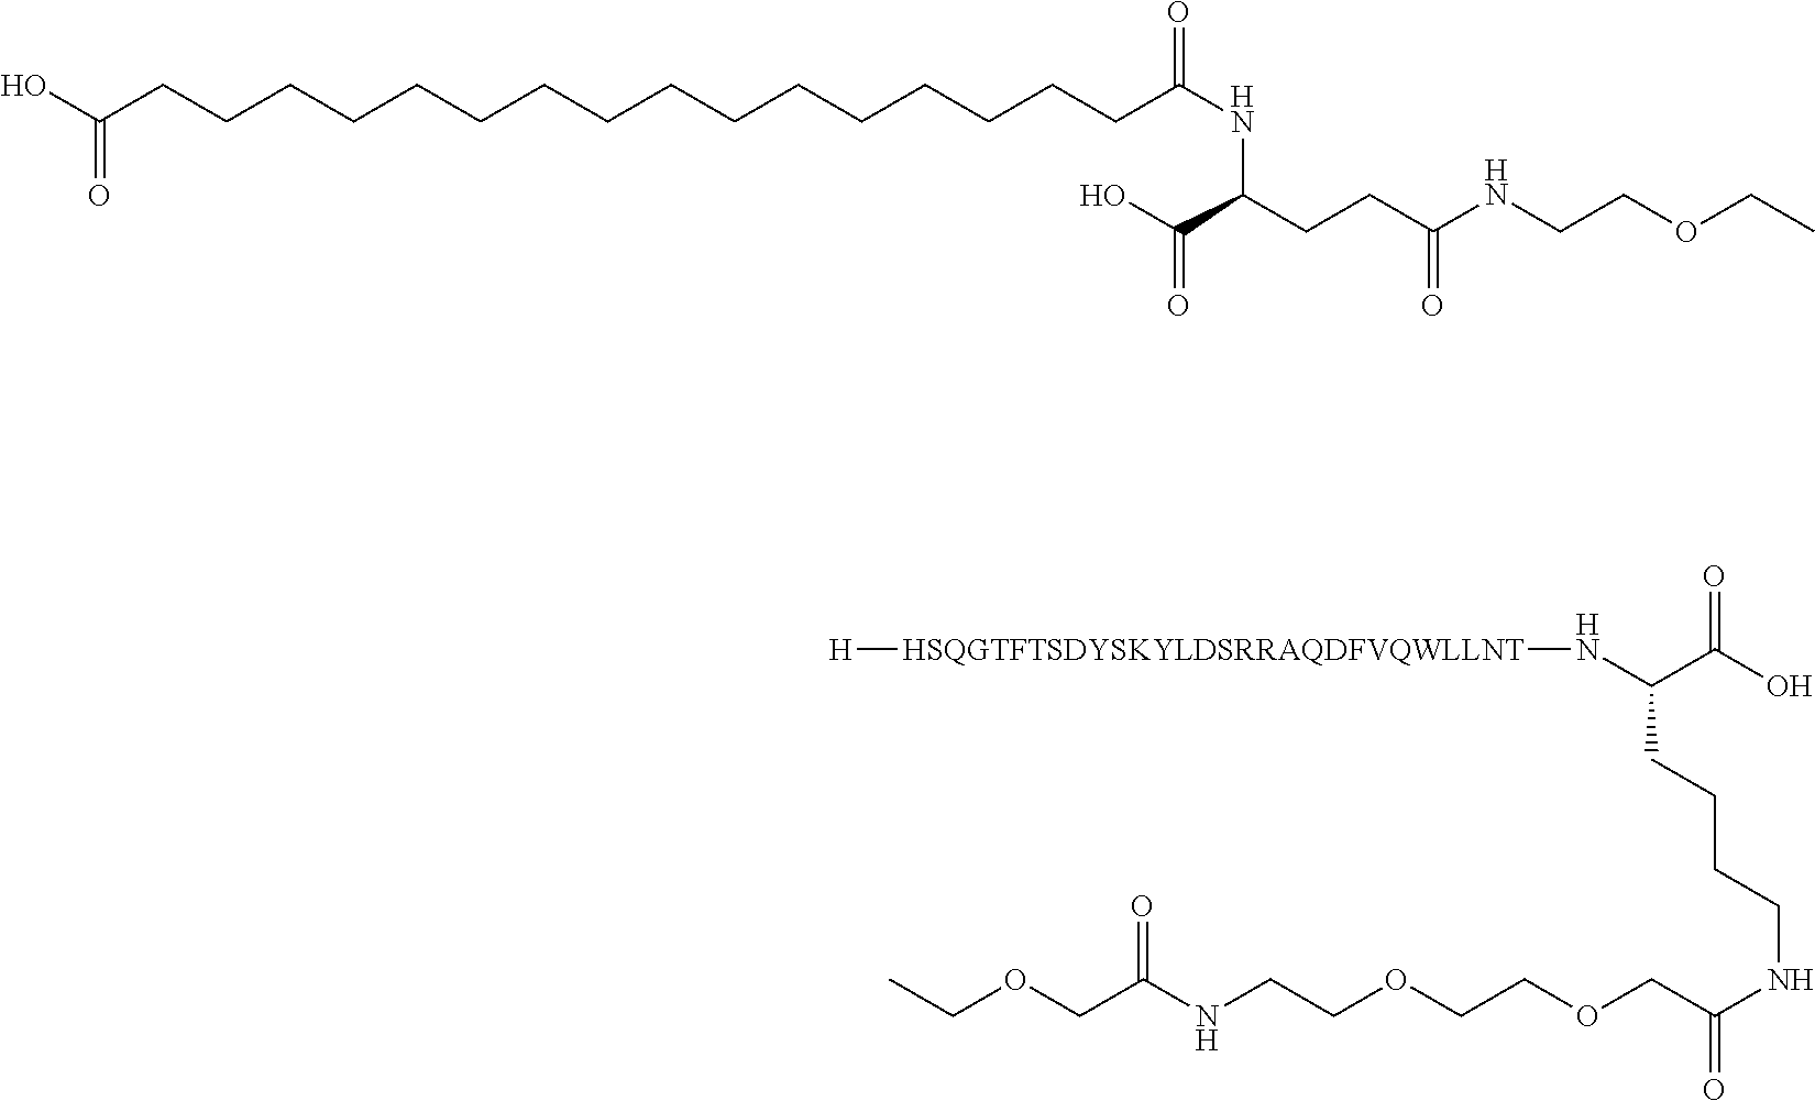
OC(=O)CCCCCCCCCCCCCCCCC(NC(C(O)=O)CCC(NCCOCC)=O)=O.C(O)(=O)C(CCCCNC(COCCOCCNC(=O)COCC)=O)N[HSQGTFTSDYSKYLDSRRAQDFVQWLLNT][H]
